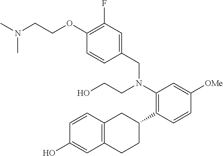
N(CCOC1=C(F)C=C(CN(C2=C(C3CC4=C(CC3)C=C(O)C=C4)C=CC([OMe])=C2)CCO)C=C1)(C)C
